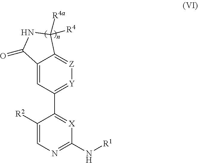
C1([R2])=CN=C(N[R1])[X]=C1C1=[Y][Z]=C2C(=C1)C(=O)NC2([R4])[R4a]
